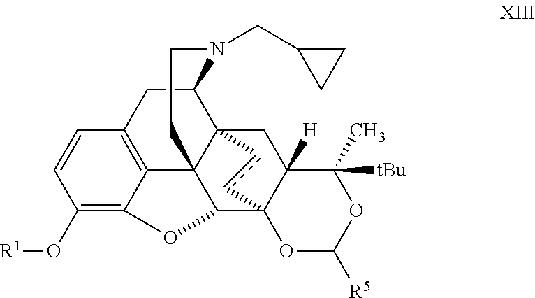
C1(O[R1])=C2C3=C(C=C1)CC1N(CC4CC4)CCC34C(O2)C23C([H])(CC41cc2)C(C)([tBu])OC([R5])O3
